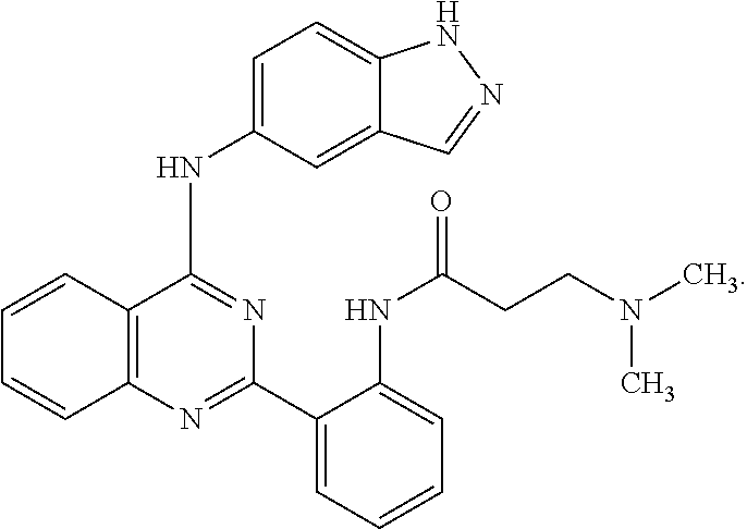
C12=C(N=C(C3=CC=CC=C3NC(CCN(C)C)=O)N=C1NC1=CC=C3C(=C1)C=NN3)C=CC=C2
